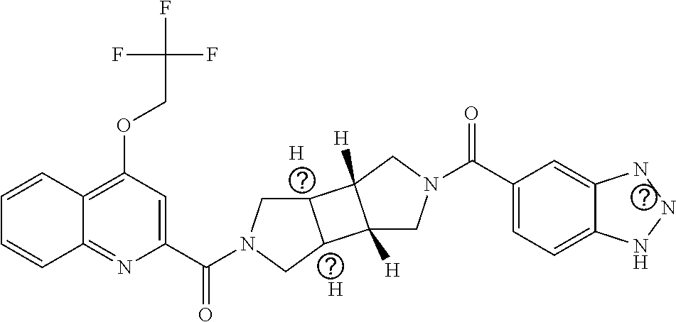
[H].[H].C12=C(OCC(F)(F)F)C=C(C(N3CC4C(C3)C3([H])C4([H])CN(C(C4=CC=C5C(=C4)NNN5)=O)C3)=O)N=C1C=CC=C2
